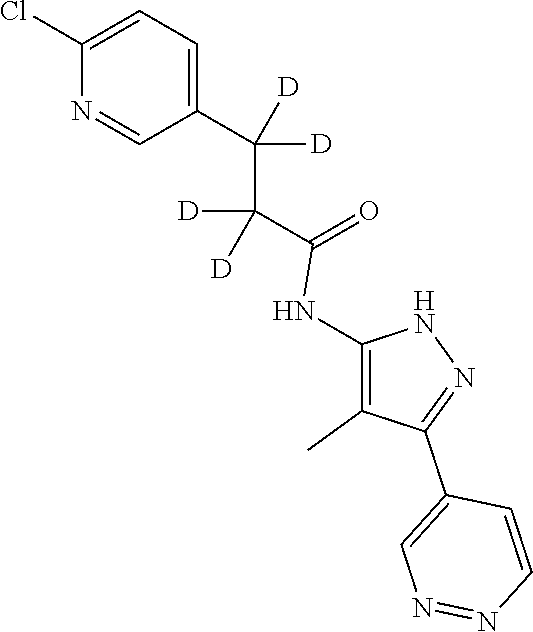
C1=C(C(C(C(=O)NC2=C(C)C(C3=CN=NC=C3)=NN2)([D])[D])([D])[D])C=NC(Cl)=C1
